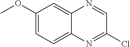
C1(OC)=CC=C2C(=C1)N=CC(Cl)=N2
